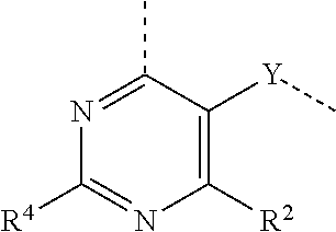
C1([R2])=C([Y]C)C(C)=NC([R4])=N1
